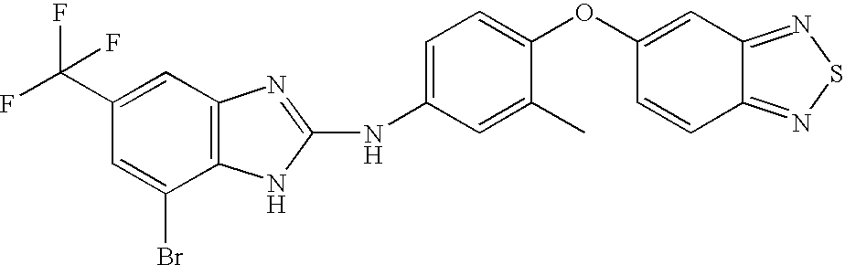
C1=C(Br)C2=C(C=C1C(F)(F)F)N=C(NC1=CC=C(OC3=CC4=NSN=C4C=C3)C(C)=C1)N2
